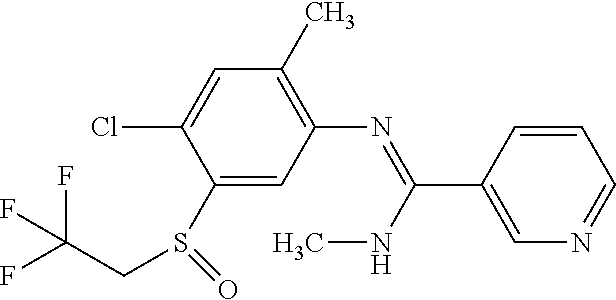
FC(CS(C1=CC(N=C(C2=CN=CC=C2)NC)=C(C)C=C1Cl)=O)(F)F
